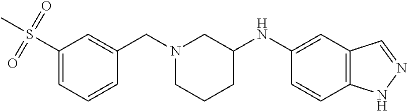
C1(S(C)(=O)=O)=CC=CC(CN2CCCC(NC3=CC4=C(C=C3)NN=C4)C2)=C1
